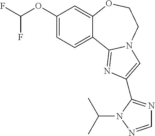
C1(OC(F)F)=CC=C2C(=C1)OCCN1C2=NC(C2=NC=NN2C(C)C)=C1
